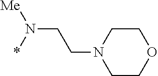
C1CN(CCN(*)[Me])CCO1
